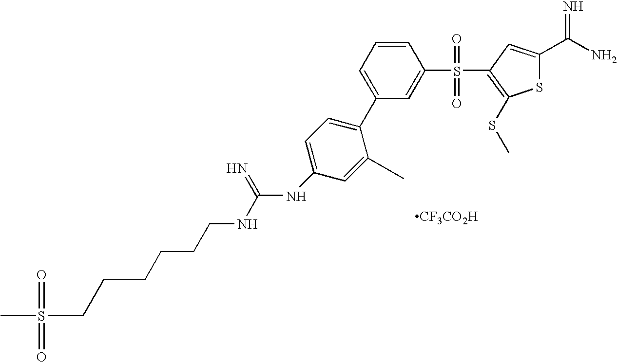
[CF3CO2H].C1=C(C2=CC=C(NC(=N)NCCCCCCS(C)(=O)=O)C=C2C)C=C(S(=O)(=O)C2=C(SC)SC(C(N)=N)=C2)C=C1
